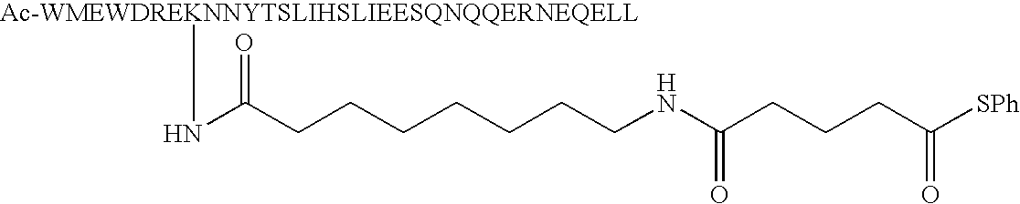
N(C(CCCCCCCNC(CCCC([SPh])=O)=O)=O)[Ac-WMEWDREKNNYTSLIHSLIEESQNQQERNEQELL]
